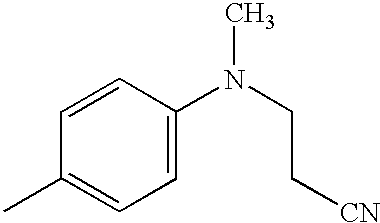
C1=CC(C)=CC=C1N(CC[CN])C
